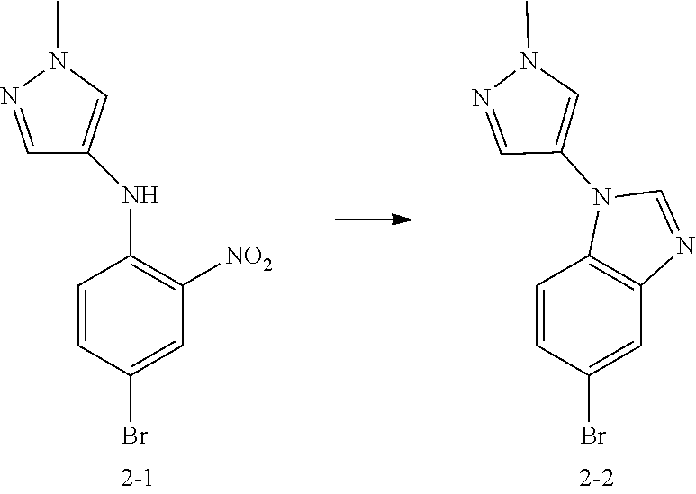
C1=CC(Br)=CC2=C1N(C1=CN(C)N=C1)C=N2.C1=CC(Br)=CC([NO2])=C1NC1=CN(C)N=C1
